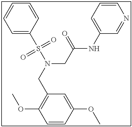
C1=CC(S(N(CC(NC2=CC=CN=C2)=O)CC2=C(OC)C=CC(OC)=C2)(=O)=O)=CC=C1
